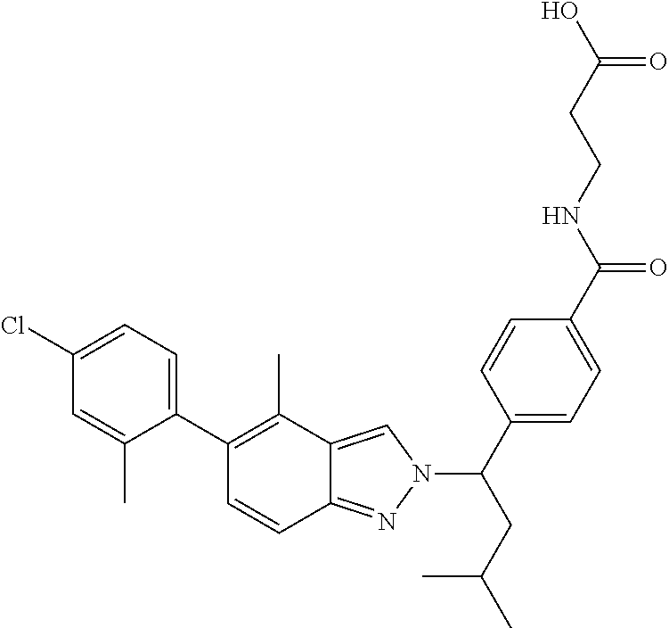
C1(Cl)=CC=C(C2=C(C)C3=CN(C(C4=CC=C(C(NCCC(O)=O)=O)C=C4)CC(C)C)N=C3C=C2)C(C)=C1
